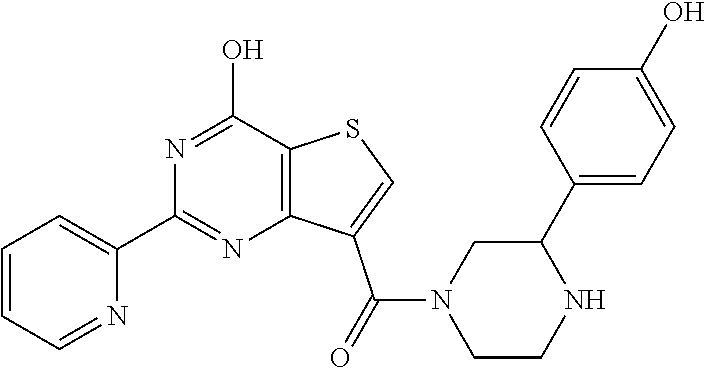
C1=CC=NC(C2=NC3=C(C(O)=N2)SC=C3C(N2CCNC(C3=CC=C(O)C=C3)C2)=O)=C1
